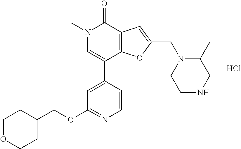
C1=C(C2=CN(C)C(=O)C3=C2OC(CN2CCNCC2C)=C3)C=CN=C1OCC1CCOCC1.Cl
